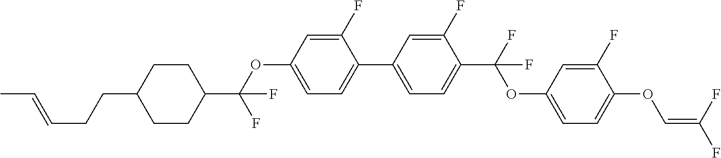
C1CC(C(OC2=CC=C(C3=CC=C(C(F)(OC4=CC=C(OC=C(F)F)C(F)=C4)F)C(F)=C3)C(F)=C2)(F)F)CCC1CCC=CC
